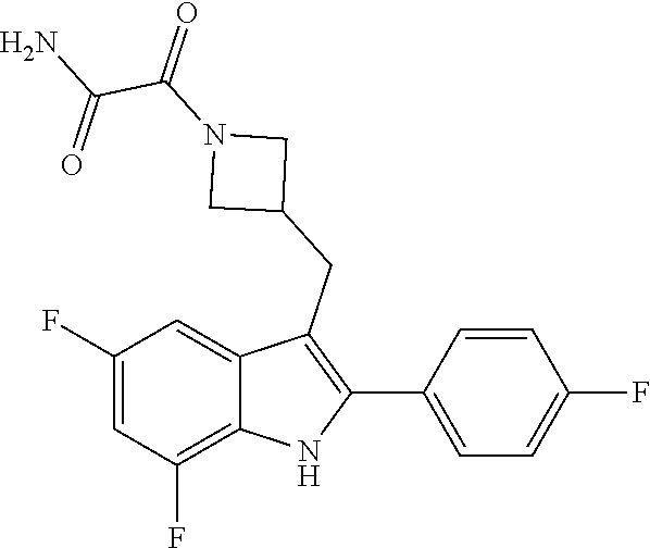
C1=CC(F)=CC=C1C1=C(CC2CN(C(C(=O)N)=O)C2)C2=CC(F)=CC(F)=C2N1
